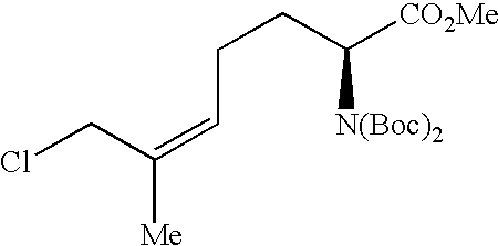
C(C(=CCCC([N(Boc)2])[CO2Me])[Me])Cl
